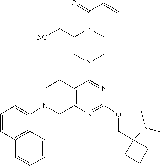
C1=CC2=C(C(N3CC4=C(CC3)C(N3CCN(C(=O)C=C)C(C[NC])C3)=NC(OCC3(N(C)C)CCC3)=N4)=C1)C=CC=C2
